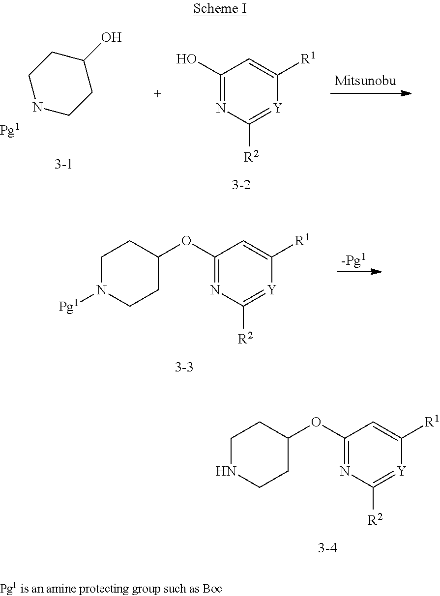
C1(O)=NC([R2])=[Y]C([R1])=C1.C1(O)CCNCC1.[Pg1].C1(OC2CCN([Pg1])CC2)=NC([R2])=[Y]C([R1])=C1.[-Pg1].C1(OC2CCNCC2)=NC([R2])=[Y]C([R1])=C1
